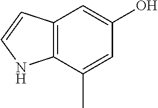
C12=C(C(C)=CC(O)=C1)NC=C2
